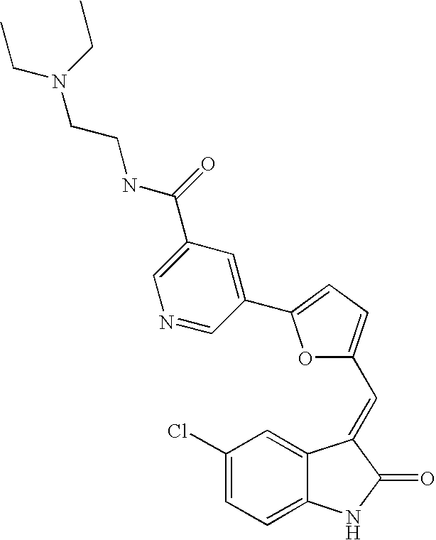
C1(Cl)=CC=C2C(=C1)C(=CC1=CC=C(C3=CC(C(=O)NCCN(CC)CC)=CN=C3)O1)C(=O)N2
